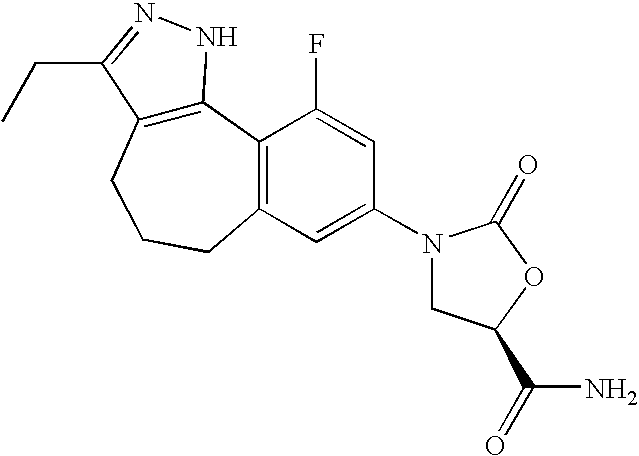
C12=C(CCCC3=C1C(F)=CC(N1CC(C(N)=O)OC1=O)=C3)C(CC)=NN2
